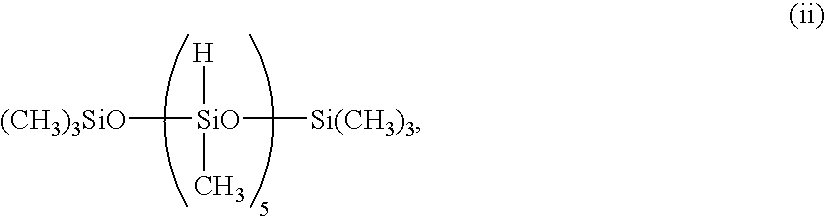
[(CH3)3SiO][SiO]([Si(CH3)3])([H])C
